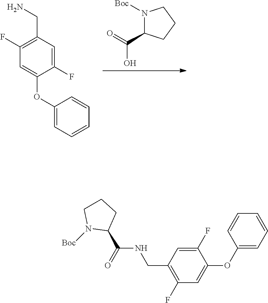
N1([Boc])C(C(=O)O)CCC1.C1=C(OC2=CC=CC=C2)C(F)=CC(CN)=C1F.C1=C(OC2=CC=CC=C2)C(F)=CC(CNC(C2CCCN2[Boc])=O)=C1F
